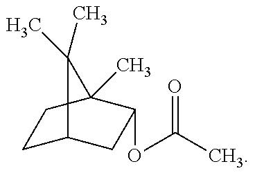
C1C2CC(OC(C)=O)C(C)(C1)C2(C)C
